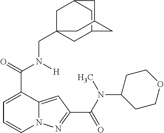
C1=C(C(=O)N([H])CC23CC4CC(C2)CC(C4)C3)C2=CC(C(N(C)C3CCOCC3)=O)=NN2C=C1
